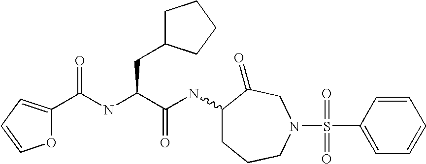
O1C(C(NC(C(NC2CCCN(S(C3=CC=CC=C3)(=O)=O)CC2=O)=O)CC2CCCC2)=O)=CC=C1
